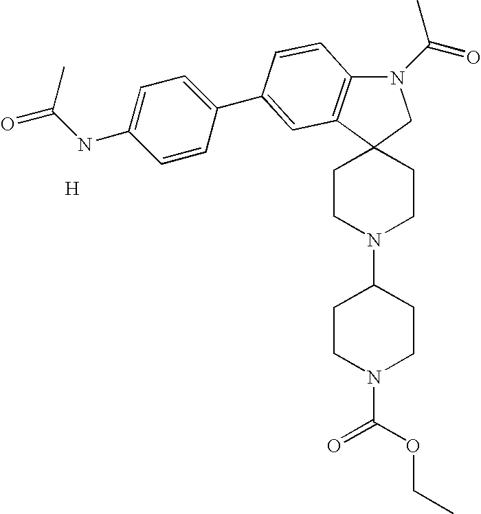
N1(C(=O)C)C2=C(C3(C1)CCN(C1CCN(C(=O)OCC)CC1)CC3)C=C(C1=CC=C(NC(C)=O)C=C1)C=C2.[H]
